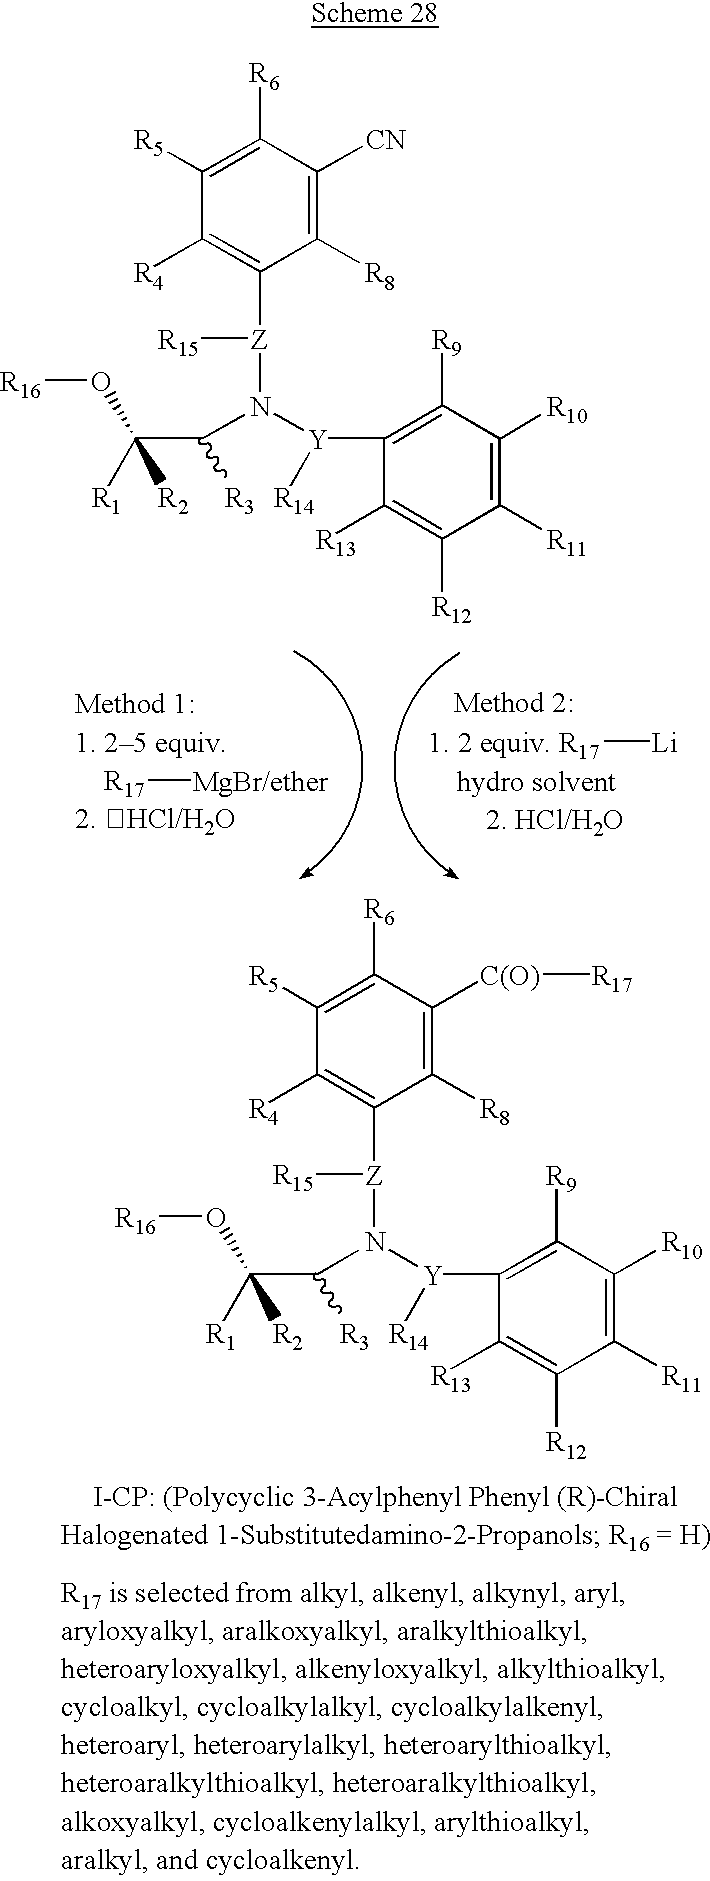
C1([R5])=C([R6])C([CN])=C([R8])C([Z]([R15])N([Y](C2=C([R9])C([R10])=C([R11])C([R12])=C2[R13])[R14])C(C(O[R16])([R2])[R1])[R3])=C1[R4].[1. 2 equiv. R17][Li].[R17][MgBr/ether].C1([R5])=C([R6])C([C(O)][R17])=C([R8])C([Z]([R15])N([Y](C2=C([R9])C([R10])=C([R11])C([R12])=C2[R13])[R14])C(C(O[R16])([R2])[R1])[R3])=C1[R4]
